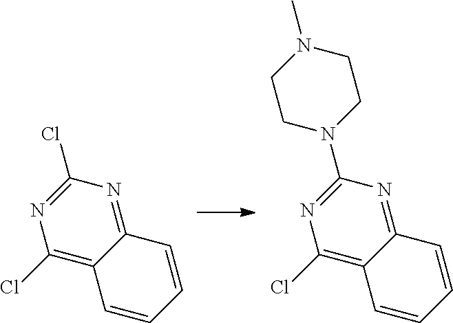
C1(Cl)=C2C(=NC(N3CCN(C)CC3)=N1)C=CC=C2.C1(Cl)=C2C(=NC(Cl)=N1)C=CC=C2
